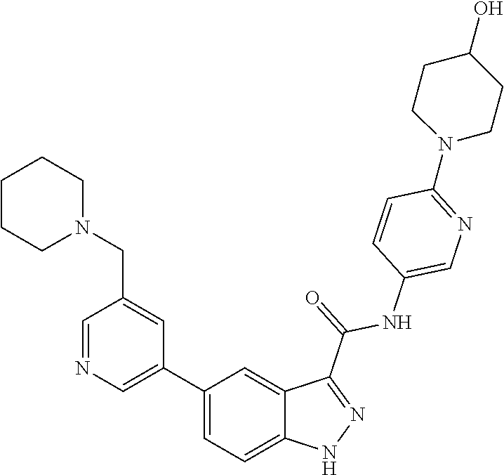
C1(C2=CN=CC(CN3CCCCC3)=C2)=CC=C2C(=C1)C(C(=O)NC1=CN=C(N3CCC(O)CC3)C=C1)=NN2
